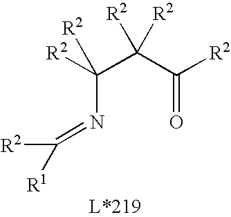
C(N=C([R2])[R1])(C(C(=O)[R2])([R2])[R2])([R2])[R2]
